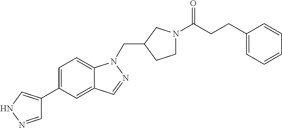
C1=NNC=C1C1=CC=C2C(=C1)C=NN2CC1CN(C(=O)CCC2=CC=CC=C2)CC1
